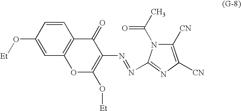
N(=NC1=C(O[Et])OC2=C(C1=O)C=CC(O[Et])=C2)C1=NC([CN])=C([CN])N1C(C)=O
